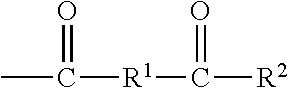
CC(=O)[R1]C([R2])=O
